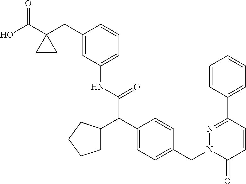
C1(C(O)=O)(CC2=CC(NC(C(C3=CC=C(CN4C(=O)C=CC(C5=CC=CC=C5)=N4)C=C3)C3CCCC3)=O)=CC=C2)CC1
